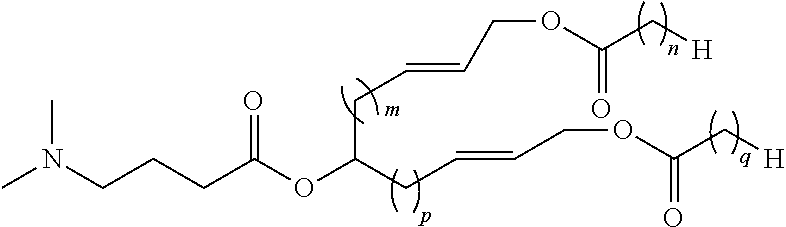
CN(CCCC(OC(CC=CCOC(C[H])=O)CC=CCOC(C[H])=O)=O)C
